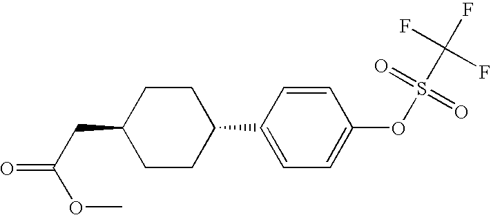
C(C(OC)=O)C1CCC(C2=CC=C(OS(C(F)(F)F)(=O)=O)C=C2)CC1
